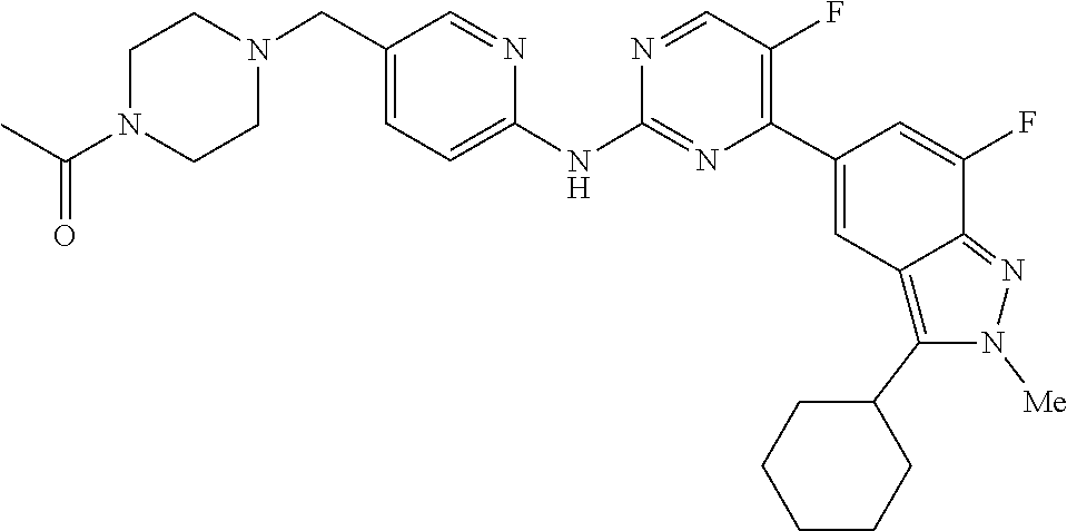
C1CN(C(=O)C)CCN1CC1=CC=C(NC2=NC(C3=CC4=C(C5CCCCC5)N([Me])N=C4C(F)=C3)=C(F)C=N2)N=C1
